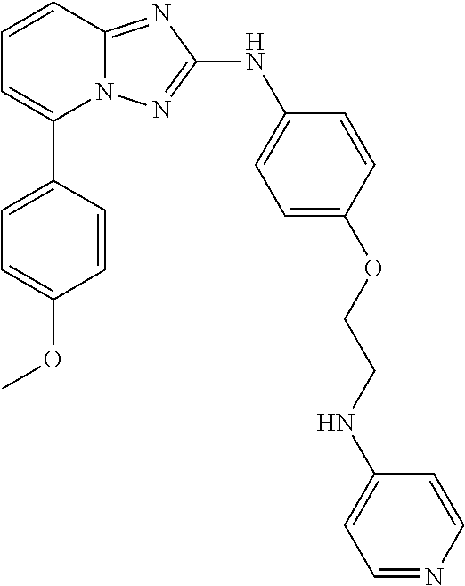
N12C(=NC(NC3=CC=C(OCCNC4=CC=NC=C4)C=C3)=N1)C=CC=C2C1=CC=C(OC)C=C1
